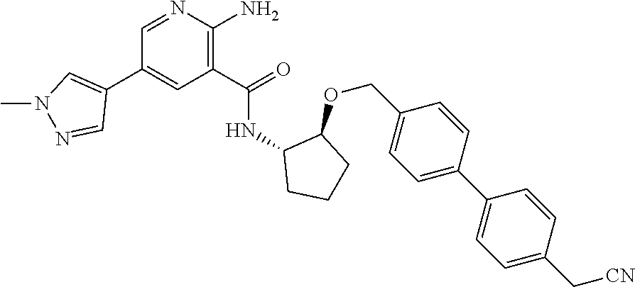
C1=NC(N)=C(C(=O)NC2CCCC2OCC2=CC=C(C3=CC=C(C[CN])C=C3)C=C2)C=C1C1=CN(C)N=C1
